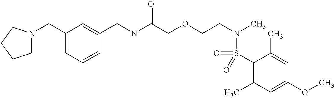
C1(CN2CCCC2)=CC=CC(CNC(COCCN(C)S(=O)(C2=C(C)C=C(OC)C=C2C)=O)=O)=C1
